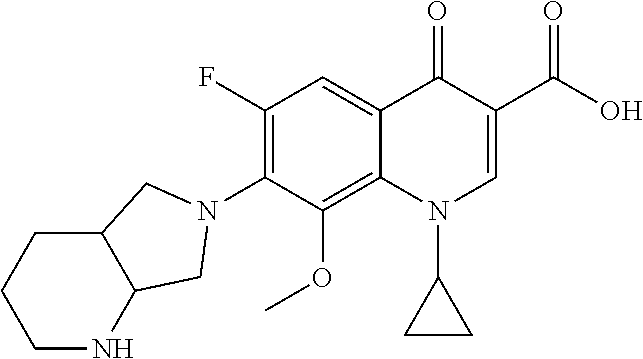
C1(F)=C(N2CC3NCCCC3C2)C(OC)=C2C(=C1)C(=O)C(C(O)=O)=CN2C1CC1
